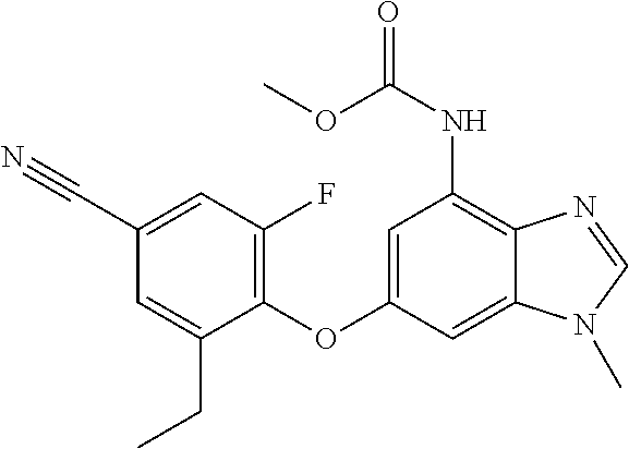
C1(F)=C(OC2=CC(NC(=O)OC)=C3C(=C2)N(C)C=N3)C(CC)=CC(C#N)=C1
